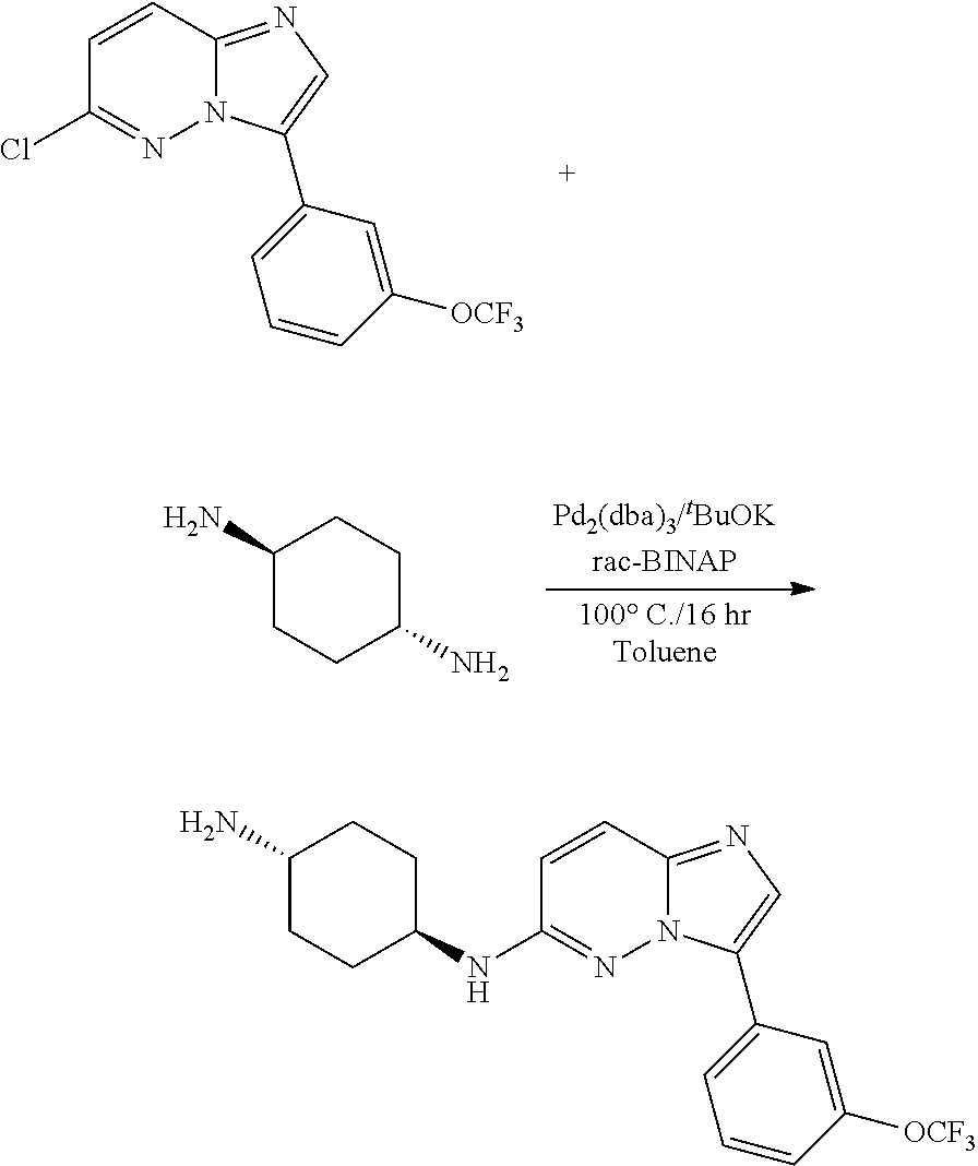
ClC1=NN2C(=NC=C2C2=CC=CC([OCF3])=C2)C=C1.C1(N)CCC(N)CC1.N(C1=NN2C(=NC=C2C2=CC=CC([OCF3])=C2)C=C1)C1CCC(N)CC1
